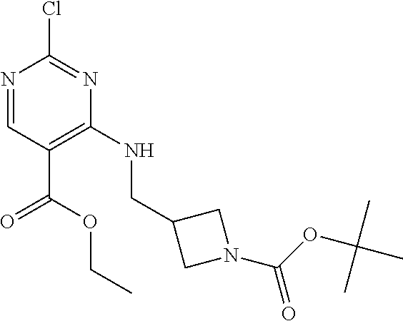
N1=CC(C(OCC)=O)=C(NCC2CN(C(OC(C)(C)C)=O)C2)N=C1Cl
